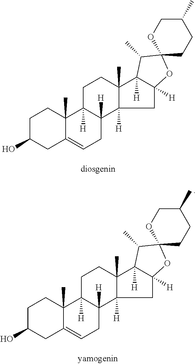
C1C(O)CC2=CCC3([H])C([H])(C2(C)C1)CCC1(C)C3([H])CC2([H])C1([H])C(C)C1(O2)CCC(C)CO1.C1C(O)CC2=CCC3([H])C([H])(C2(C)C1)CCC1(C)C3([H])CC2([H])C1([H])C(C)C1(O2)CCC(C)CO1
